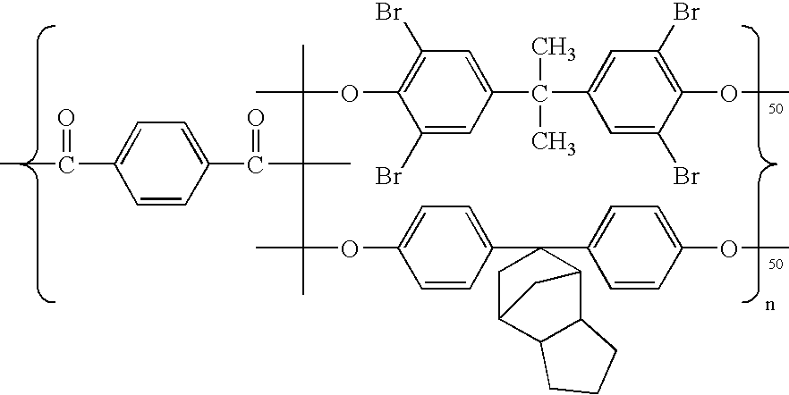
CC(=O)C1=CC=C(C(=O)C(C(C)(C)OC2=C(Br)C=C(C(C3=CC(Br)=C(OC)C(Br)=C3)(C)C)C=C2Br)(C)C(C)(C)OC2=CC=C(C3(C4=CC=C(OC)C=C4)CC4C5C(C3C4)CCC5)C=C2)C=C1
